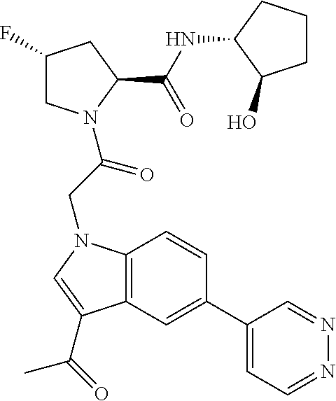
C1(F)CN(C(CN2C3=C(C=C(C4=CC=NN=C4)C=C3)C(C(C)=O)=C2)=O)C(C(NC2CCCC2O)=O)C1
